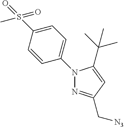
C1=C(N2N=C(C[N3])C=C2C(C)(C)C)C=CC(S(C)(=O)=O)=C1
